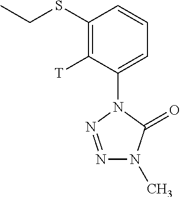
C1(SCC)=C([T])C(N2N=NN(C)C2=O)=CC=C1
